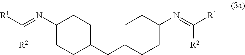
[R2]C([R1])=NC1CCC(CC2CCC(N=C([R1])[R2])CC2)CC1
